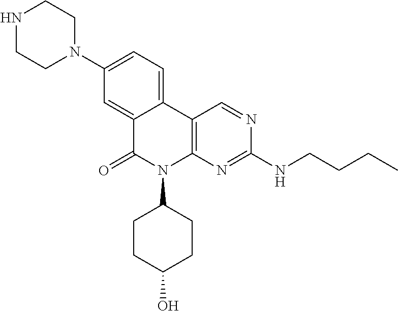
C1(N2CCNCC2)=CC=C2C(=C1)C(=O)N(C1CCC(O)CC1)C1=C2C=NC(NCCCC)=N1
